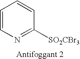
C1=CN=C([SO2CBr3])C=C1
